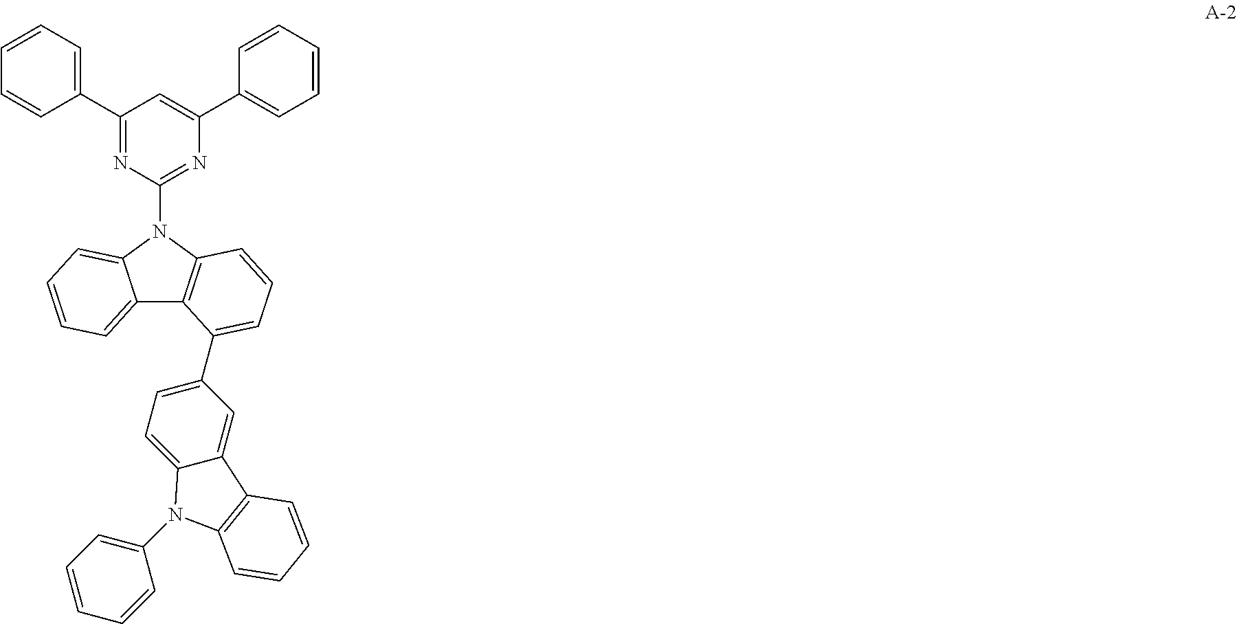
C1(C2=CC=CC=C2)=NC(N2C3=C(C4=CC=CC=C42)C(C2=CC=C4C(=C2)C2=C(N4C4=CC=CC=C4)C=CC=C2)=CC=C3)=NC(C2=CC=CC=C2)=C1
